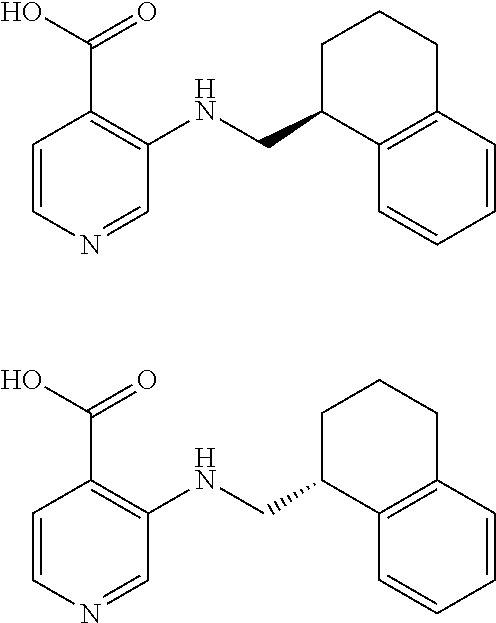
C1(CNC2=C(C(O)=O)C=CN=C2)C2=C(CCC1)C=CC=C2.C1(CNC2=C(C(O)=O)C=CN=C2)C2=C(CCC1)C=CC=C2
